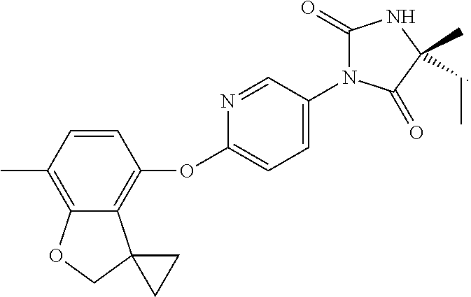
CC1=C2C(=C(OC3=CC=C(N4C(=O)NC(C)(CC)C4=O)C=N3)C=C1)C1(CO2)CC1
